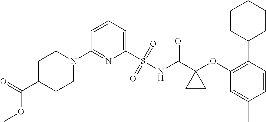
C1(N2CCC(C(OC)=O)CC2)=NC(S(=O)(=O)NC(C2(OC3=C(C4CCCCC4)C=CC(C)=C3)CC2)=O)=CC=C1
